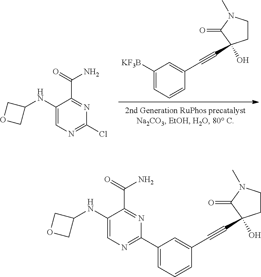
[KF3B]C1=CC=CC(C#CC2(O)CCN(C)C2=O)=C1.C1(NC2COC2)=CN=C(Cl)N=C1C(N)=O.C1(NC2COC2)=CN=C(C2=CC=CC(C#CC3(O)CCN(C)C3=O)=C2)N=C1C(N)=O
